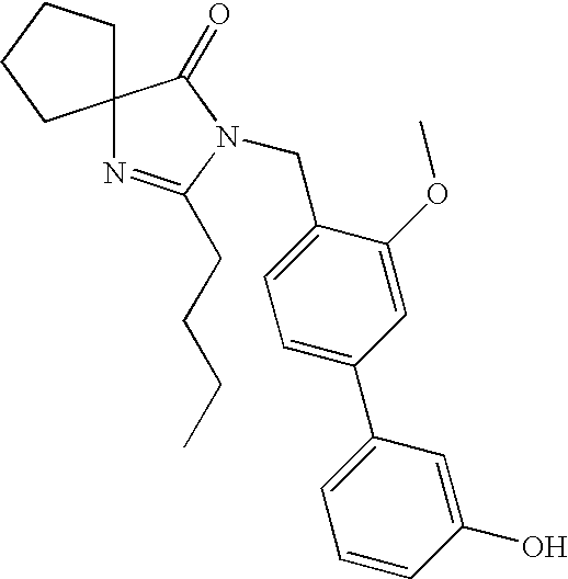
C1(CN2C(CCCC)=NC3(C2=O)CCCC3)=CC=C(C2=CC=CC(O)=C2)C=C1OC
